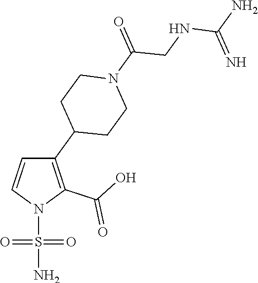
N1(S(N)(=O)=O)C(C(=O)O)=C(C2CCN(C(=O)CNC(N)=N)CC2)C=C1
